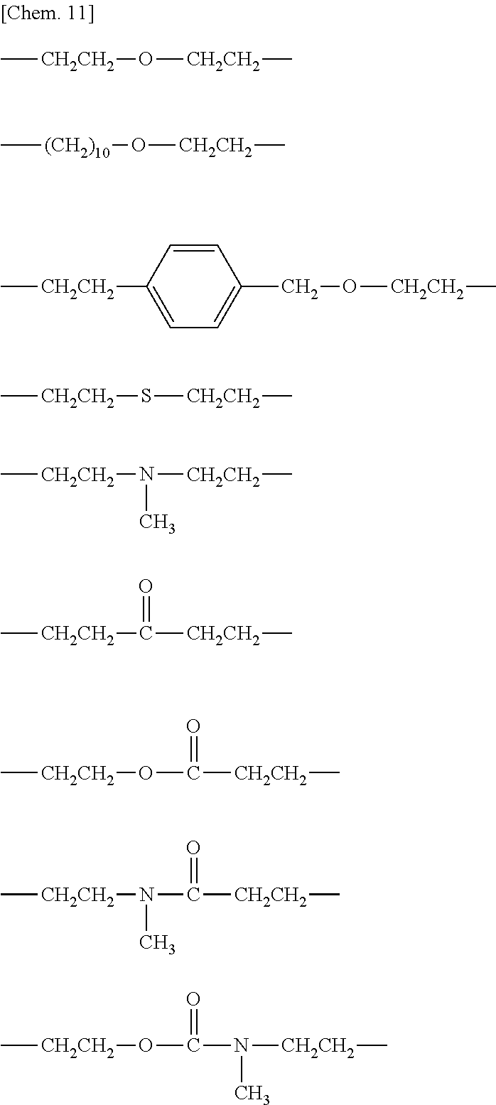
C[CH2CH2]O[CH2CH2]C.C[(CH2)10]O[CH2CH2]C.C[CH2CH2]C1=CC=C(CO[CH2CH2]C)C=C1.C[CH2CH2]S[CH2CH2]C.C[CH2CH2]N([CH2CH2]C)C.C[CH2CH2]C([CH2CH2]C)=O.C[CH2CH2]OC([CH2CH2]C)=O.C[CH2CH2]N(C([CH2CH2]C)=O)C.C[CH2CH2]OC(N(C)[CH2CH2]C)=O
